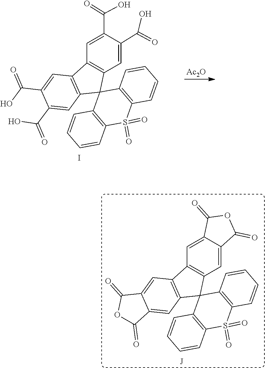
[Ac2O].O=S1(=O)C2=C(C=CC=C2)C2(C3=C(C=C(C(=O)O)C(C(O)=O)=C3)C3=C2C=C(C(=O)O)C(C(O)=O)=C3)C2=C1C=CC=C2.I.[J].C1=C2C(=CC3=C1C1(C4=C3C=C3C(=C4)C(=O)OC3=O)C3=C(S(=O)(=O)C4=C1C=CC=C4)C=CC=C3)C(=O)OC2=O
